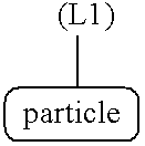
C[(L1)]
